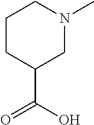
C1CN(C)CC(C(O)=O)C1
